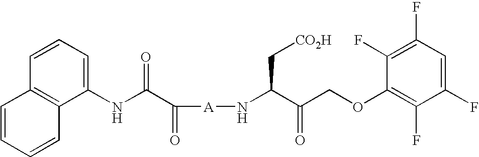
[A](NC(C(COC1=C(F)C(F)=CC(F)=C1F)=O)C[CO2H])C(=O)C(NC1=CC=CC2=C1C=CC=C2)=O
